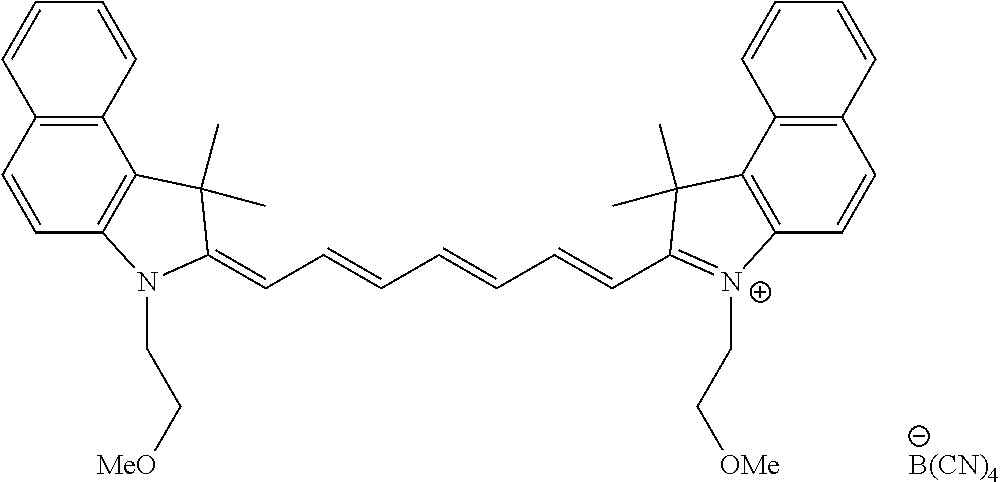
C(C=CC=CC=CC1=[N+](CC[OMe])C2=C(C1(C)C)C1=C(C=C2)C=CC=C1)=C1N(CC[MeO])C2=C(C1(C)C)C1=C(C=C2)C=CC=C1.[B(CN)4]
